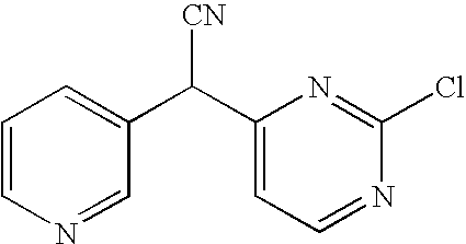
[CN]C(C1=CC=CN=C1)C1=CC=NC(Cl)=N1
